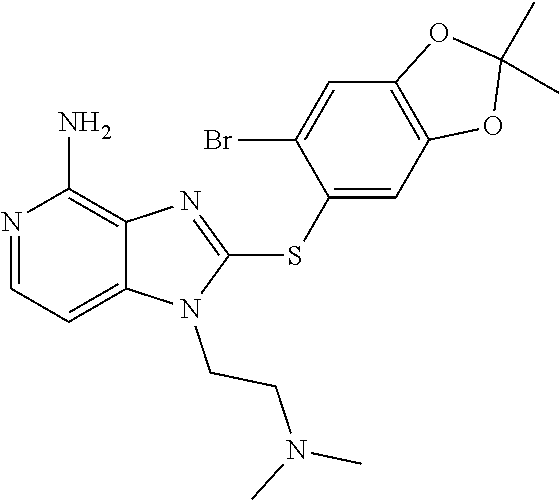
C12=CC=NC(N)=C1N=C(SC1=CC3=C(C=C1Br)OC(C)(C)O3)N2CCN(C)C
